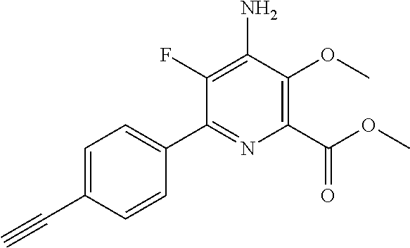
C1=C(C#C)C=CC(C2=NC(C(OC)=O)=C(OC)C(N)=C2F)=C1
